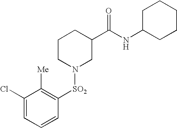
C1(Cl)=CC=CC([SO2]N2CC(C(NC3CCCCC3)=O)CCC2)=C1[Me]
